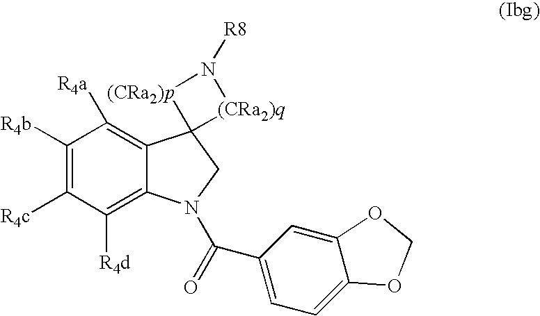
C1([R4b])=C([R4c])C([R4d])=C2C(=C1[R4a])C1(CN2C(=O)C2=CC=C3C(=C2)OCO3)[(CRa2)q]N([R8])[(CRa2)p]1
